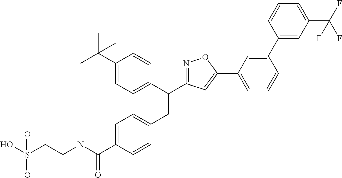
C1=C(C(NCCS(O)(=O)=O)=O)C=CC(CC(C2=CC=C(C(C)(C)C)C=C2)C2=NOC(C3=CC=CC(C4=CC(C(F)(F)F)=CC=C4)=C3)=C2)=C1
